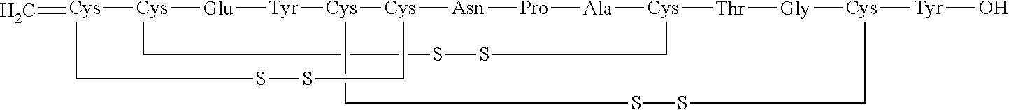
C=[Cys]1[Cys]2[Glu][Tyr][Cys]3[Cys]([Asn][Pro][Ala][Cys]([Thr][Gly][Cys]([Tyr]O)CSSC3)CSSC2)CSSC1
